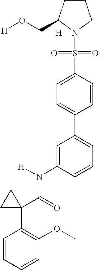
C1=C(N(C(C2(C3=C(OC)C=CC=C3)CC2)=O)[H])C=CC=C1C1=CC=C(S(=O)(=O)N2C(CO[H])CCC2)C=C1.[H]
